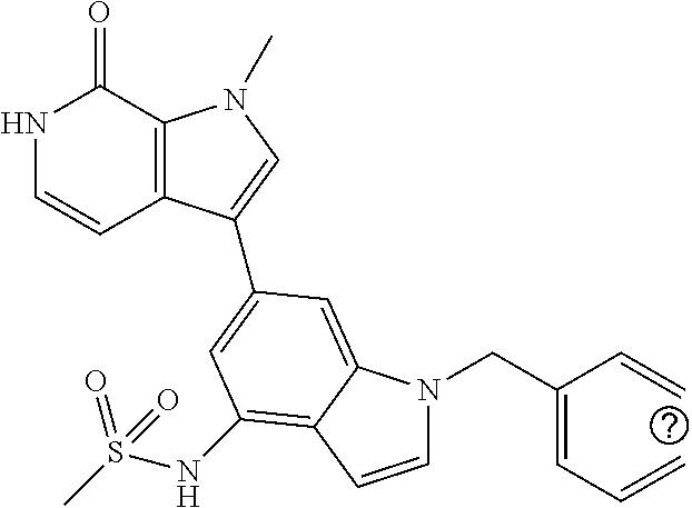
N1C=CC2=C(C1=O)N(C)C=C2C1=CC(NS(C)(=O)=O)=C2C(=C1)N(CC(=CC=C)C=C)C=C2
